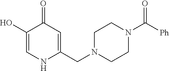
C1(O)=CNC(CN2CCN(C([Ph])=O)CC2)=CC1=O
